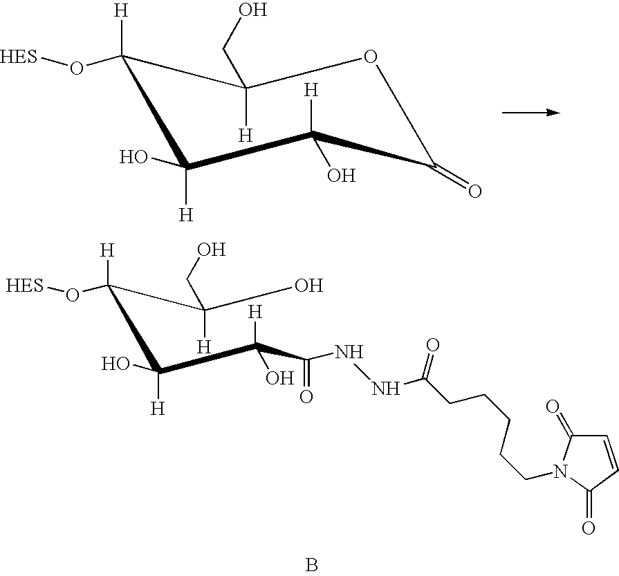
C1(O[HES])([H])C([H])(O)C([H])(O)C(=O)OC1([H])CO.C(C(C([H])(O)C(=O)NNC(=O)CCCCCN1C(=O)C=CC1=O)([H])O)(C(O)([H])CO)(O[HES])[H].B
